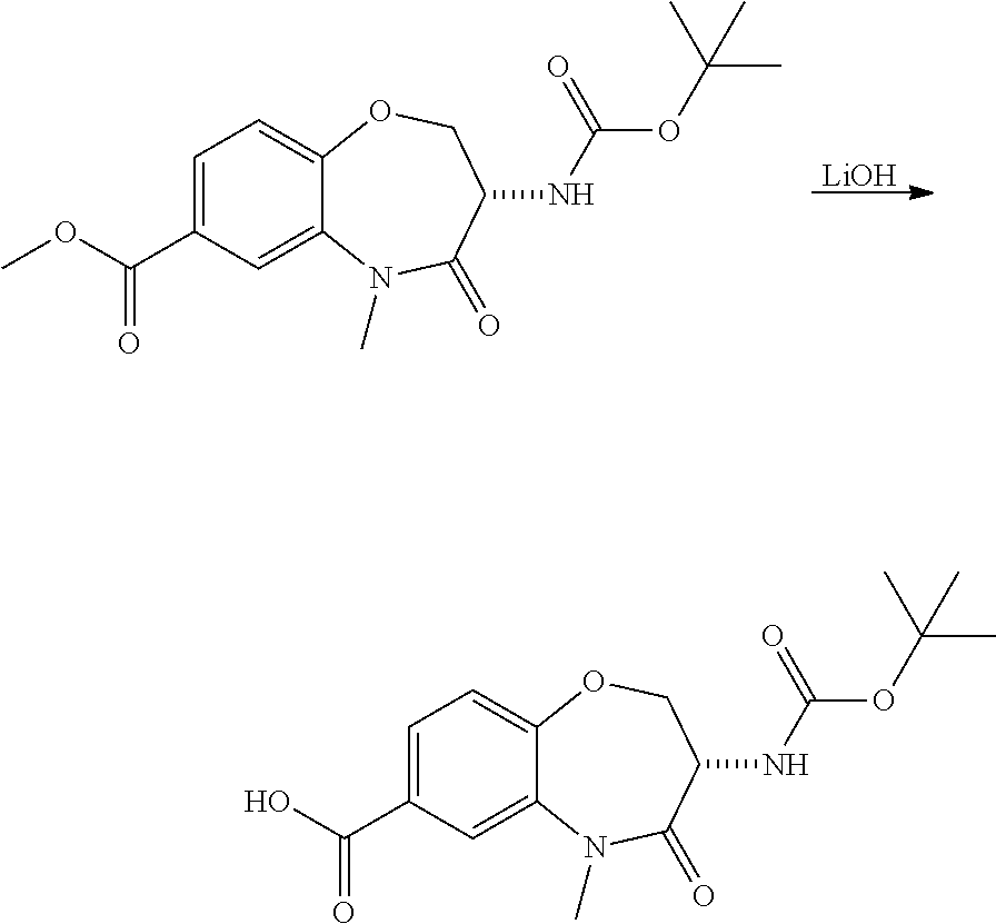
[LiOH].C1=C(C(=O)OC)C=C2C(=C1)OCC(NC(=O)OC(C)(C)C)C(=O)N2C.C1=C(C(=O)O)C=C2C(=C1)OCC(NC(=O)OC(C)(C)C)C(=O)N2C
